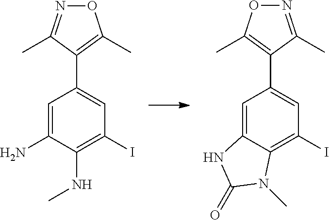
N1=C(C)C(C2=CC(I)=C3C(=C2)NC(=O)N3C)=C(C)O1.O1N=C(C)C(C2=CC(I)=C(NC)C(N)=C2)=C1C
